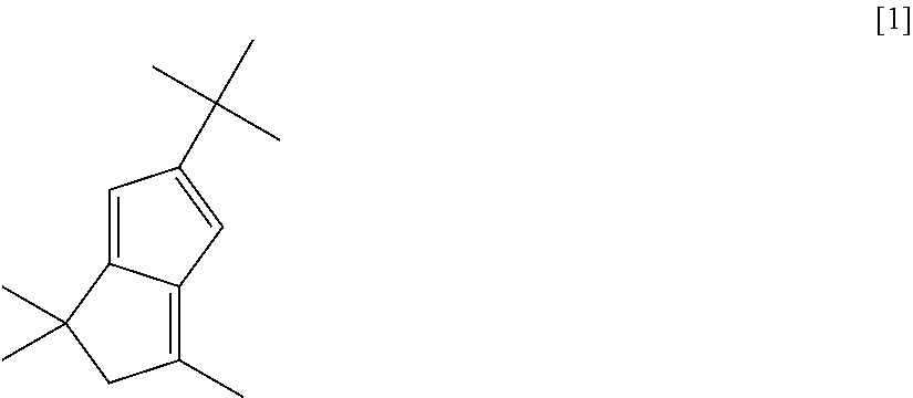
C1(C)=C2C(=CC(C(C)(C)C)=C2)C(C)(C)C1
